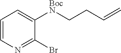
C1=CN=C(Br)C([BocN]CCC=C)=C1
